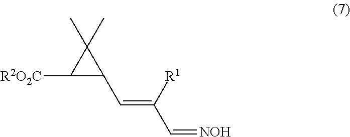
C1([R2O2C])C(C=C(C=[NOH])[R1])C1(C)C
